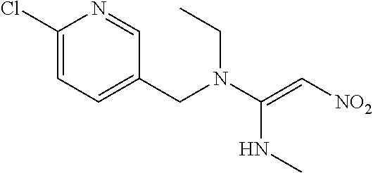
C1(Cl)=CC=C(CN(CC)C(NC)=C[NO2])C=N1
